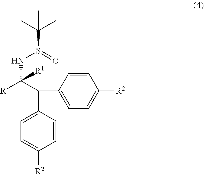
[R]C(C(C1=CC=C([R2])C=C1)C1=CC=C([R2])C=C1)([R1])NS(C(C)(C)C)=O
